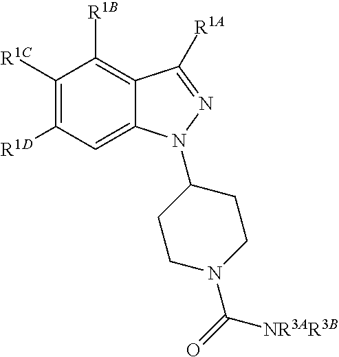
C1([R1C])=C([R1D])C=C2C(=C1[R1B])C([R1A])=NN2C1CCN(C(=O)[NR3AR3B])CC1
